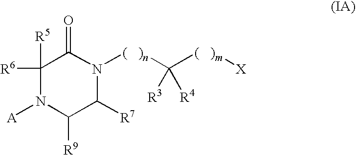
N1([(   )n]C([(   )m][X])([R3])[R4])C(=O)C([R5])([R6])N([A])C([R9])C1[R7]
